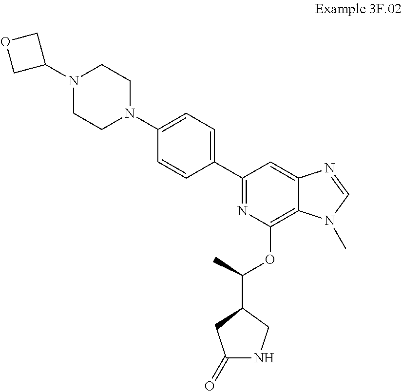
C1=C(N2CCN(C3COC3)CC2)C=CC(C2=NC(OC(C3CC(=O)NC3)C)=C3C(=C2)N=CN3C)=C1
